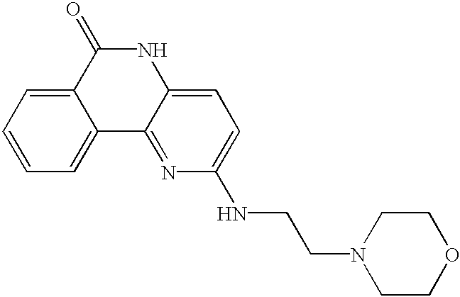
C1=CC=C2C(=C1)C(=O)NC1=CC=C(NCCN3CCOCC3)N=C21
